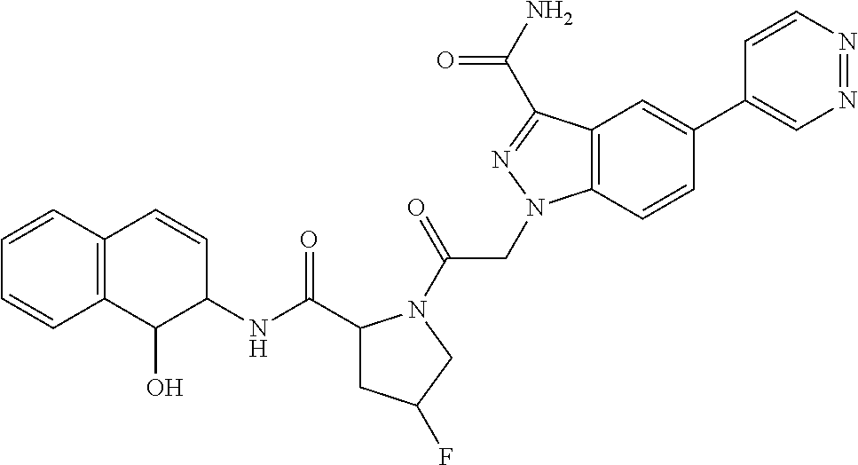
C1(C(NC2C=CC3=C(C2O)C=CC=C3)=O)CC(F)CN1C(CN1C2=C(C(C(N)=O)=N1)C=C(C1=CN=NC=C1)C=C2)=O
